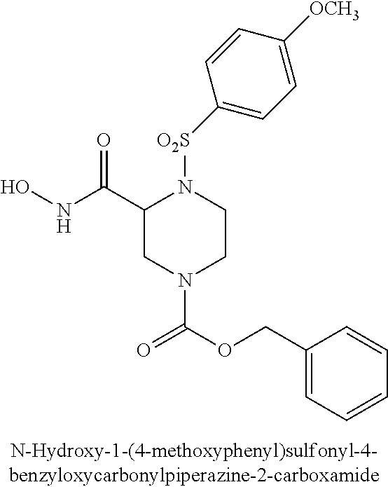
O(C(=O)N1CCN([O2S]C2=CC=C([OCH3])C=C2)C(C(NO)=O)C1)CC1=CC=CC=C1
